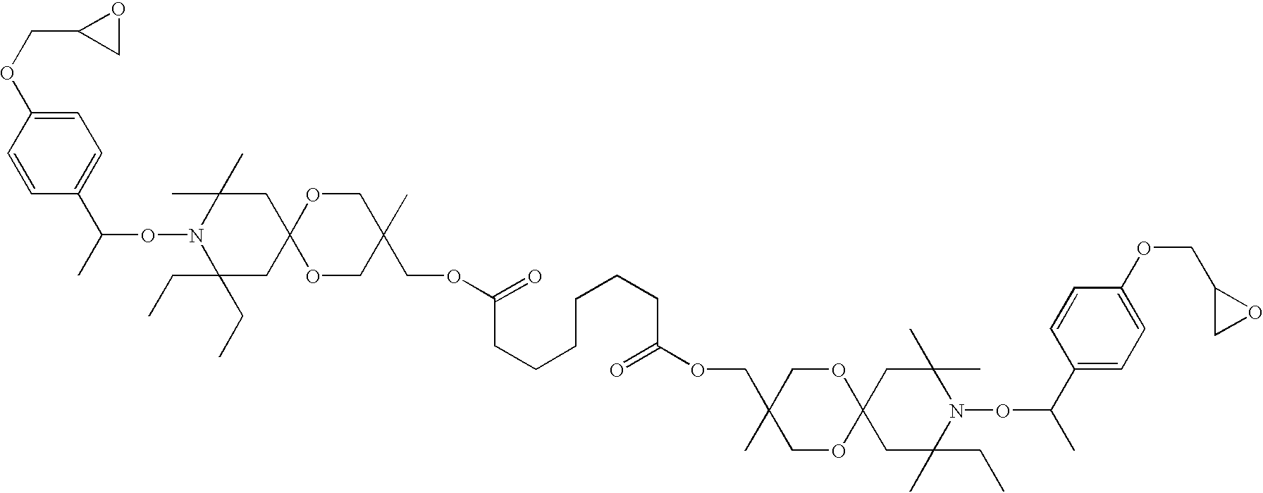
C1=CC(OCC2CO2)=CC=C1C(C)ON1C(CC)(CC)CC2(CC1(C)C)OCC(C)(COC(=O)CCCCCCC(OCC1(C)COC3(OC1)CC(C)(CC)N(OC(C)C1=CC=C(OCC4CO4)C=C1)C(C)(C)C3)=O)CO2
